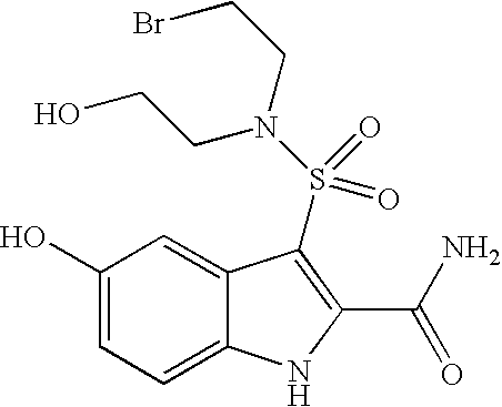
C1(O)=CC=C2C(=C1)C(S(N(CCO)CCBr)(=O)=O)=C(C(N)=O)N2
